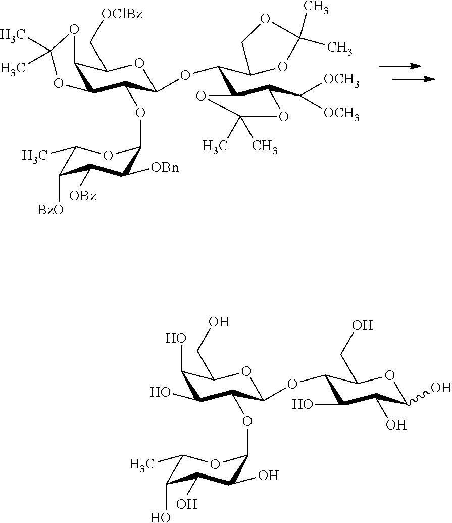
C12C(C(OC3C([OBn])C([OBz])C([BzO])C(C)O3)C(OC(C3C(C([OCH3])[OCH3])OC(C)(C)O3)C3OC(C)(C)OC3)OC1C[OClBz])OC(C)(C)O2.C1(O)C(O)C(OC2C(O)C(O)C(O)C(C)O2)C(OC2C(O)C(O)C(O)OC2CO)OC1CO
